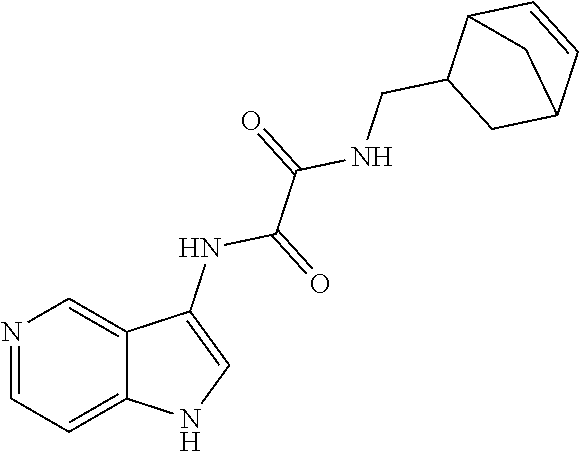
N1=CC=C2C(=C1)C(NC(=O)C(=O)NCC1CC3C=CC1C3)=CN2
